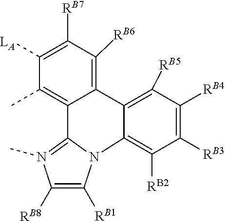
C1([LA])=C([RB7])C([RB6])=C2C(=C1C)C1=N(C)C([RB8])=C([RB1])N1C1=C([RB2])C([RB3])=C([RB4])C([RB5])=C21
